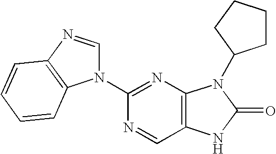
C12=C(N=C(N3C=NC4=C3C=CC=C4)N=C1)N(C1CCCC1)C(=O)N2
